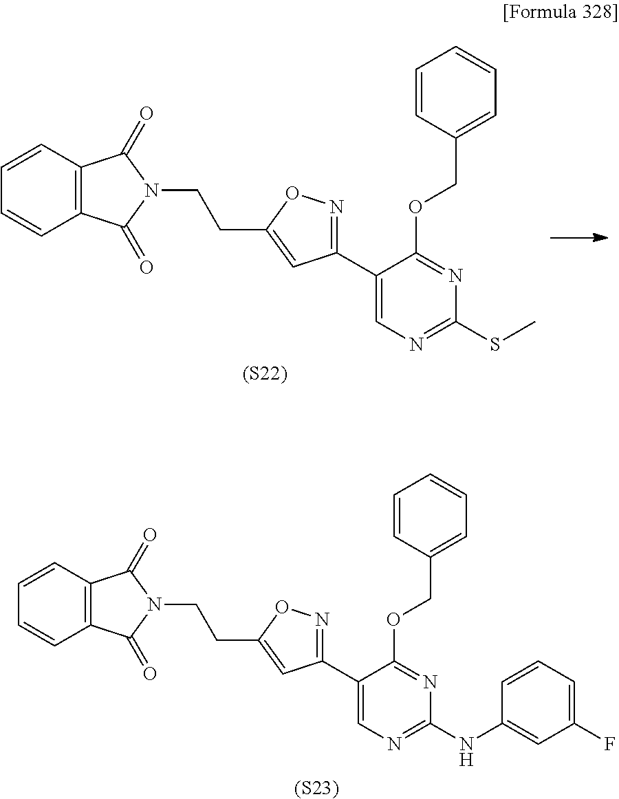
[(S22)].C1=CC(COC2=NC(SC)=NC=C2C2=NOC(CCN3C(=O)C4=C(C3=O)C=CC=C4)=C2)=CC=C1.C1=CC(COC2=NC(NC3=CC(F)=CC=C3)=NC=C2C2=NOC(CCN3C(=O)C4=C(C3=O)C=CC=C4)=C2)=CC=C1.[(S23)]
